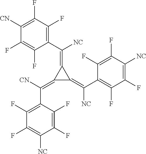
C1(=C([CN])C2=C(F)C(F)=C([NC])C(F)=C2F)C(=C(C2=C(F)C(F)=C([NC])C(F)=C2F)[NC])C1=C(C1=C(F)C(F)=C([CN])C(F)=C1F)[NC]
